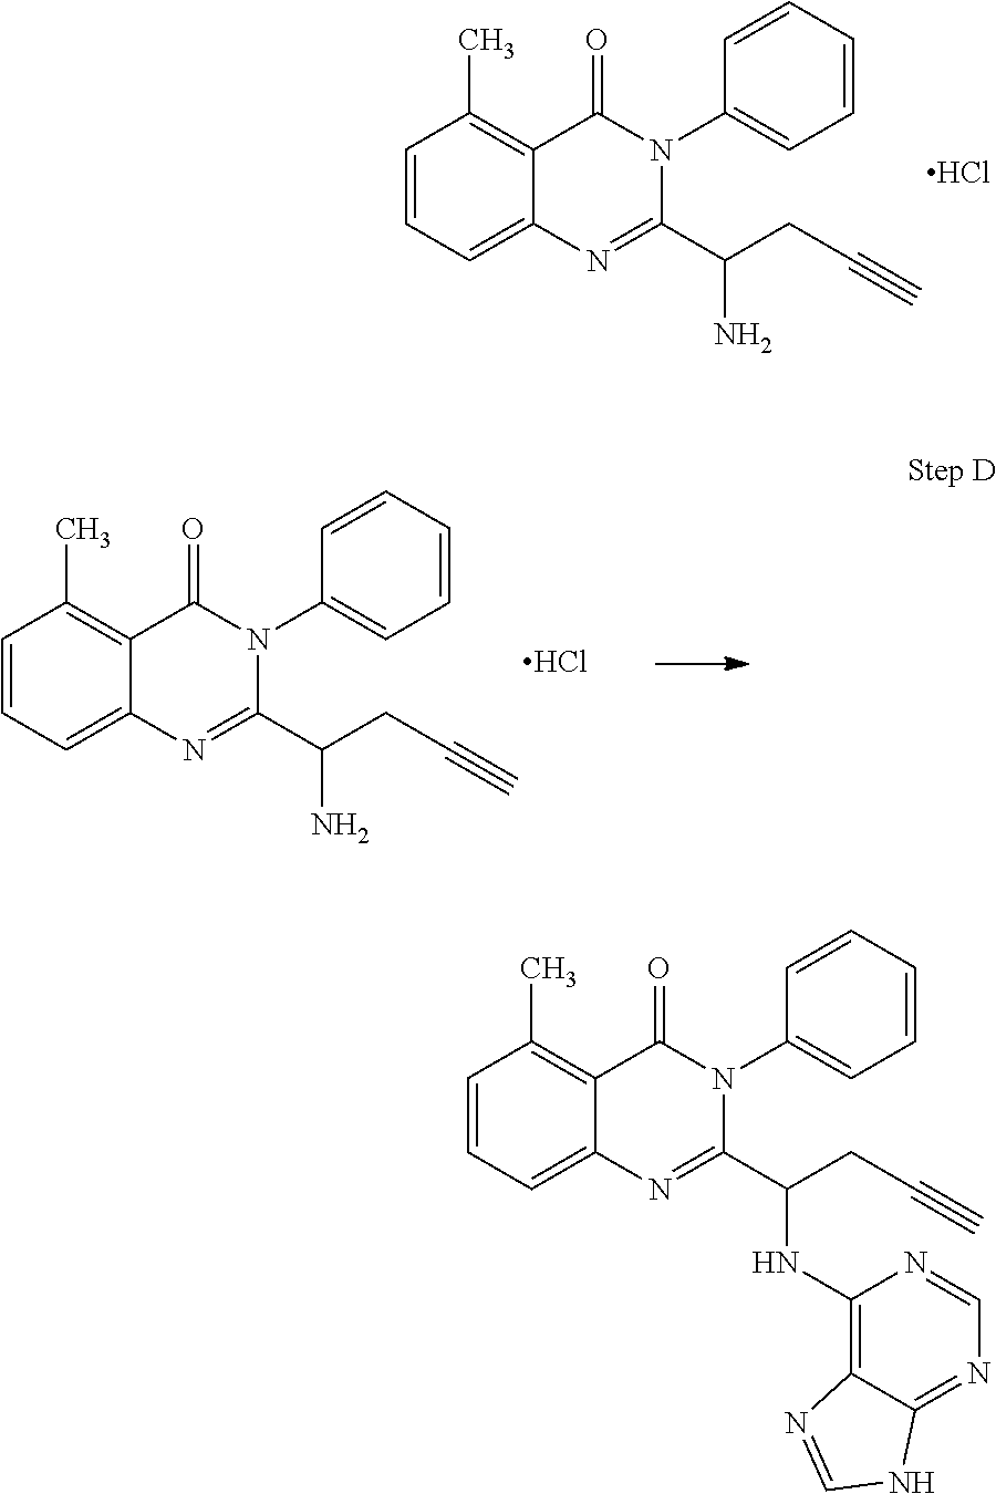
C1=CC=C2C(=C1C)C(=O)N(C1=CC=CC=C1)C(C(CC#C)N)=N2.Cl.C1=CC=C2C(=C1C)C(=O)N(C1=CC=CC=C1)C(C(CC#C)N)=N2.Cl.C1=CC=C2C(=C1C)C(=O)N(C1=CC=CC=C1)C(C(CC#C)NC1=C3C(=NC=N1)NC=N3)=N2
